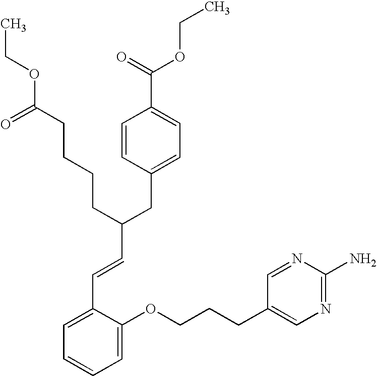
C1=C(OCCCC2=CN=C(N)N=C2)C(C=CC(CC2=CC=C(C(=O)OCC)C=C2)CCCCC(OCC)=O)=CC=C1
